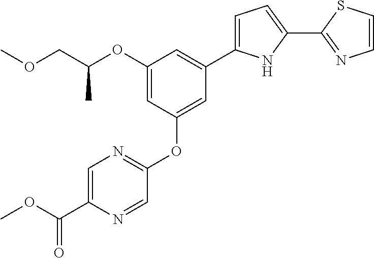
COCC(OC1=CC(OC2=NC=C(C(OC)=O)N=C2)=CC(C2=CC=C(C3=NC=CS3)N2)=C1)C
